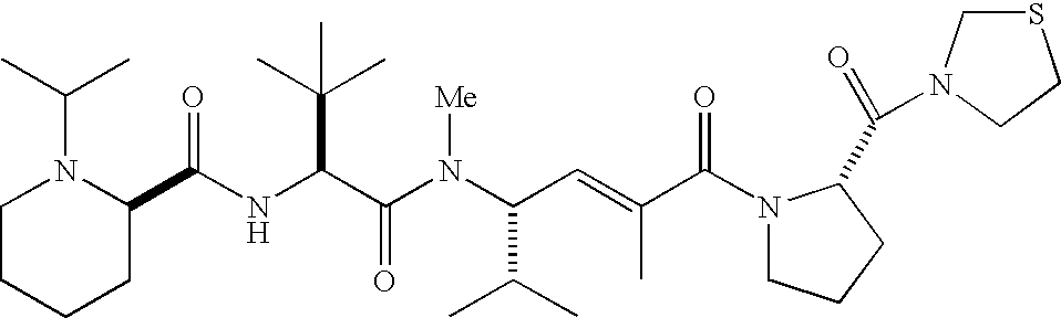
N(C(C(N(C(C(C)C)C=C(C)C(N1CCCC1C(=O)N1CSCC1)=O)[Me])=O)C(C)(C)C)C(C1N(C(C)C)CCCC1)=O
